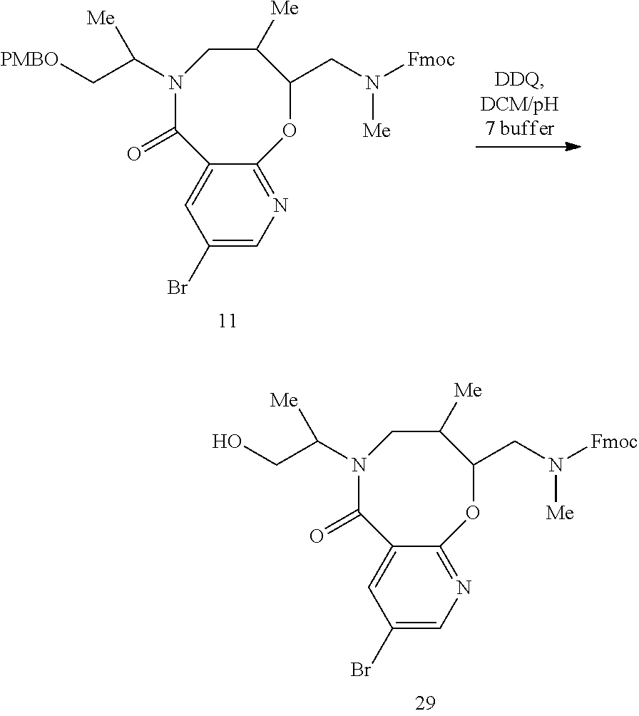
C1(Br)=CN=C2C(=C1)C(=O)N(C(C[PMBO])[Me])CC([Me])C(CN([Fmoc])[Me])O2.C1(Br)=CN=C2C(=C1)C(=O)N(C(CO)[Me])CC([Me])C(CN([Fmoc])[Me])O2
